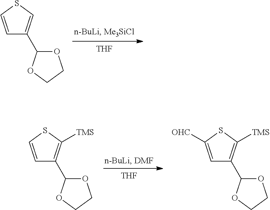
[THF].C1=CSC=C1C1OCCO1.[THF].C1=CSC([TMS])=C1C1OCCO1.C1=C([OHC])SC([TMS])=C1C1OCCO1
